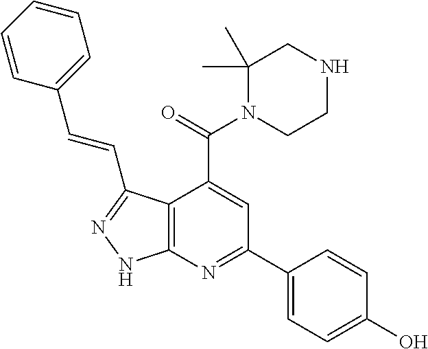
C1=CC=CC(C=CC2=NNC3=C2C(C(=O)N2CCNCC2(C)C)=CC(C2=CC=C(O)C=C2)=N3)=C1
